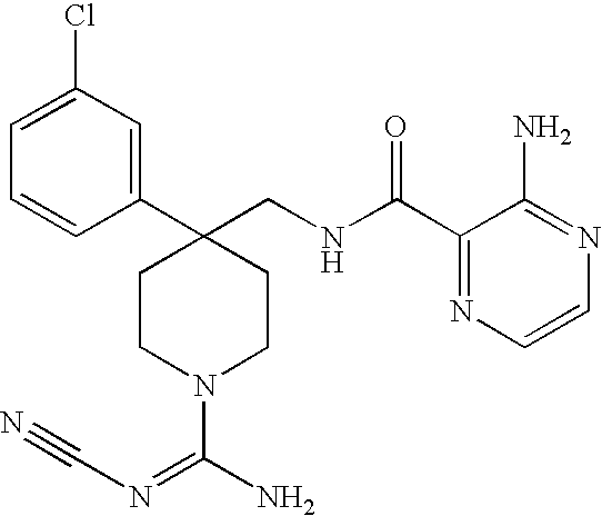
C1(C2(CNC(C3=NC=CN=C3N)=O)CCN(C(N)=NC#N)CC2)=CC(Cl)=CC=C1
